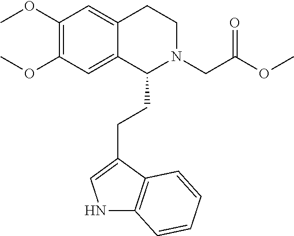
O(C1=C(OC)C=C2C(=C1)C(CCC1=CNC3=C1C=CC=C3)N(CC(OC)=O)CC2)C
